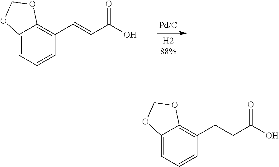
C12=CC=CC(C=CC(O)=O)=C1OCO2.C12=CC=CC(CCC(O)=O)=C1OCO2
